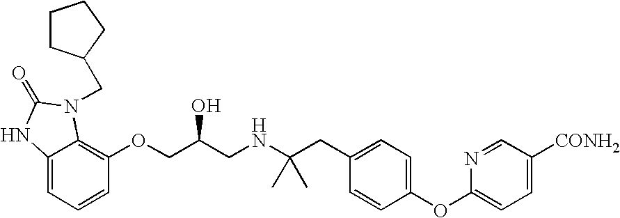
C12=CC=CC(OCC(CNC(CC3=CC=C(OC4=CC=C([CONH2])C=N4)C=C3)(C)C)O)=C1N(CC1CCCC1)C(=O)N2
